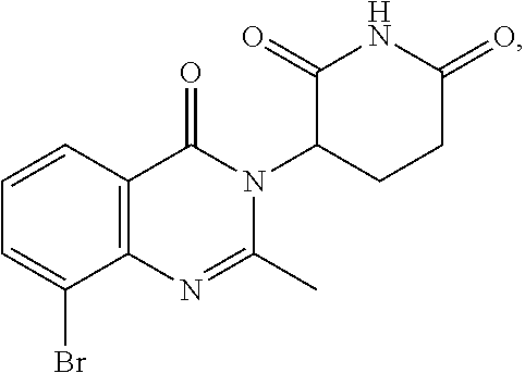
C12=C(C=CC=C1Br)C(=O)N(C1CCC(=O)NC1=O)C(C)=N2
